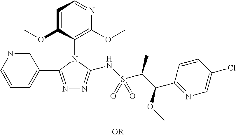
C1=C(OC)C(N2C(C3=CC=CN=C3)=NN=C2NS(C(C(C2=NC=C(Cl)C=C2)OC)C)(=O)=O)=C(OC)N=C1
